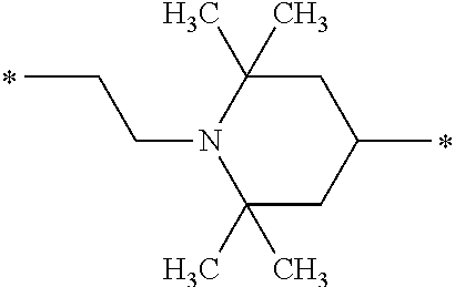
C1(C)(C)CC(C)CC(C)(C)N1CCC
